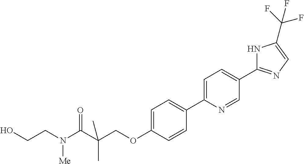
C(OC1=CC=C(C2=CC=C(C3=NC=C(C(F)(F)F)N3)C=N2)C=C1)C(C(=O)N(CCO)[Me])(C)C
